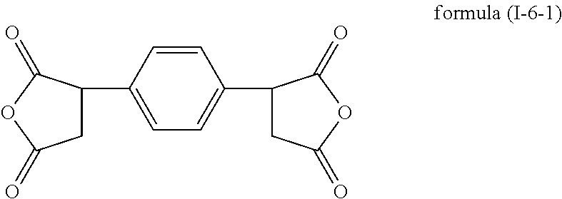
C1=CC(C2CC(=O)OC2=O)=CC=C1C1CC(=O)OC1=O
